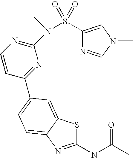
C1(NC(C)=O)=NC2=CC=C(C3=NC(N(S(C4=CN(C)C=N4)(=O)=O)C)=NC=C3)C=C2S1
